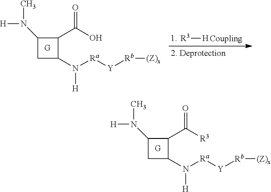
C1(N(C)[H])CC(N([Ra][Y][Rb][(Z)x])[H])C1C(=O)[R3].[R3][H].C1(N(C)[H])CC(N([Ra][Y][Rb][(Z)x])[H])C1C(=O)O
